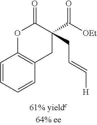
O1C2=C(CC(C([OEt])=O)(CC=C[H])C1=O)C=CC=C2
